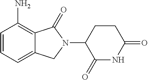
C1=CC=C2C(=C1N)C(=O)N(C1C(=O)NC(=O)CC1)C2
